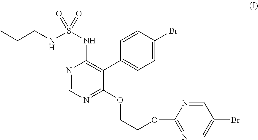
C1=CC(Br)=CC=C1C1=C(NS(=O)(NCCC)=O)N=CN=C1OCCOC1=NC=C(Br)C=N1
